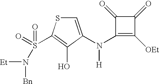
C1(N([H])C2=CSC(S(N([Et])[Bn])(=O)=O)=C2O)=C([OEt])C(=O)C1=O
